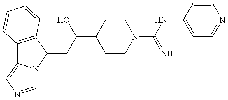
C12=C(C(CC(C3CCN(C(NC4=CC=NC=C4)=N)CC3)O)N3C1=CN=C3)C=CC=C2
